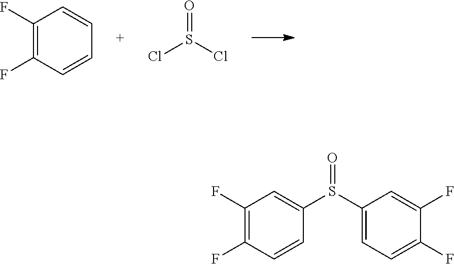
C1(F)=C(F)C=CC=C1.ClS(Cl)=O.C1(F)=C(F)C=CC(S(C2=CC=C(F)C(F)=C2)=O)=C1
